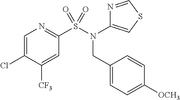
C1(Cl)=CN=C(S(N(C2=CSC=N2)CC2=CC=C([OCH3])C=C2)(=O)=O)C=C1[CF3]
